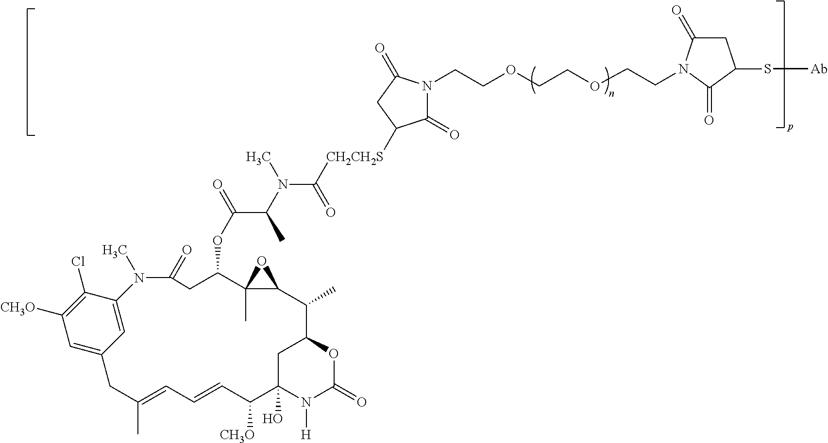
C1(Cl)=C([CH3O])C=C2C=C1N(C)C(=O)CC(OC(C(N(C(=O)[CH2CH2S]C1C(=O)N(CCOCCOCCN3C(=O)CC(S[Ab])C3=O)C(=O)C1)C)C)=O)C1(C)C(C(C)C3OC(=O)N([H])C(O)(C([CH3O])C=CC=C(C)C2)C3)O1
